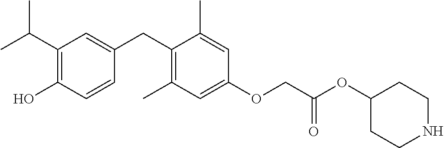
C1(C(C)C)=C(O)C=CC(CC2=C(C)C=C(OCC(OC3CCNCC3)=O)C=C2C)=C1
